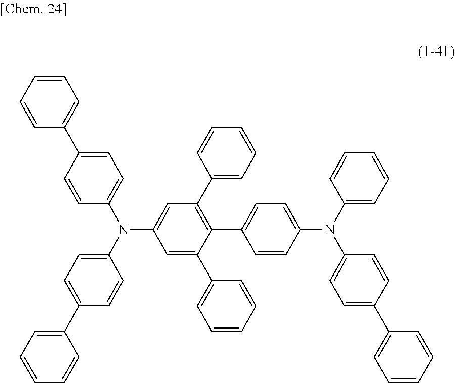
C1=CC=CC(C2=CC=C(N(C3=CC(C4=CC=CC=C4)=C(C4=CC=C(N(C5=CC=CC=C5)C5=CC=C(C6=CC=CC=C6)C=C5)C=C4)C(C4=CC=CC=C4)=C3)C3=CC=C(C4=CC=CC=C4)C=C3)C=C2)=C1
